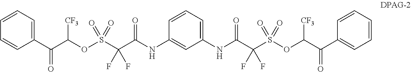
C1=CC=C(C(C(OS(C(C(NC2=CC(NC(C(S(OC(C(C3=CC=CC=C3)=O)[CF3])(=O)=O)(F)F)=O)=CC=C2)=O)(F)F)(=O)=O)[CF3])=O)C=C1
